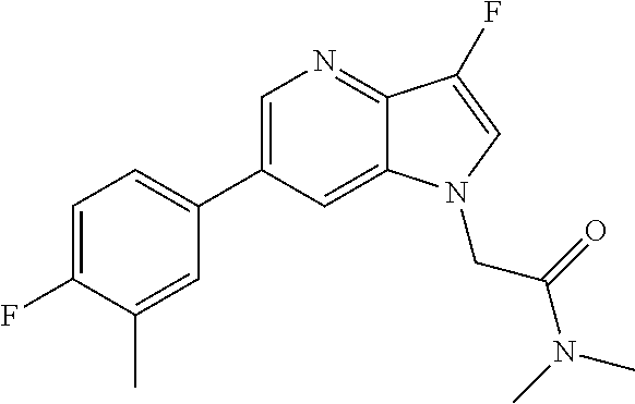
C1=C(C2=CC=C(F)C(C)=C2)C=C2C(=N1)C(F)=CN2CC(N(C)C)=O
